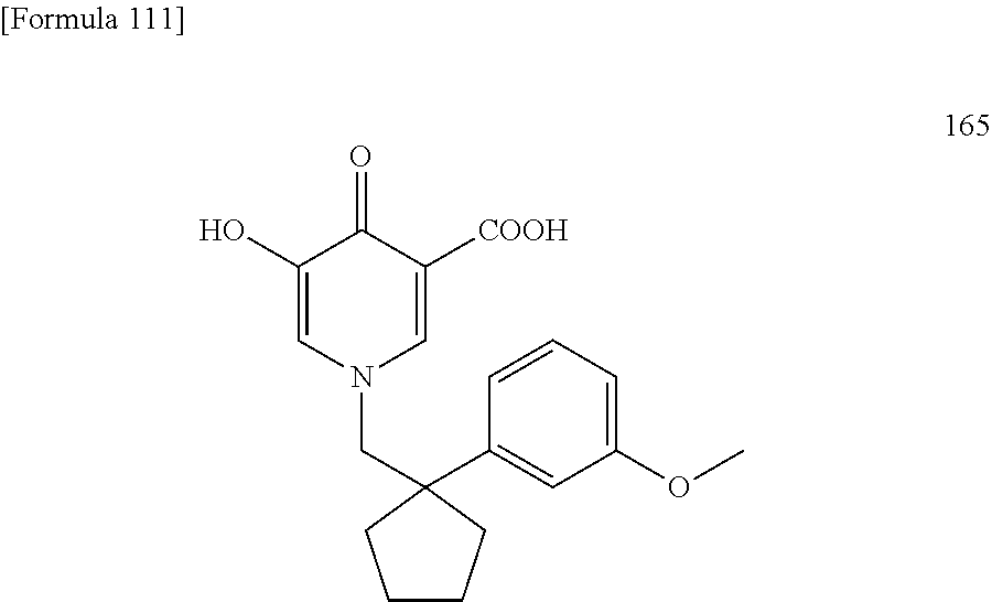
O=C1C([COOH])=CN(CC2(C3=CC(OC)=CC=C3)CCCC2)C=C1O
